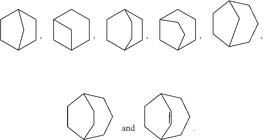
C1C2CCC(C1)C2.C1C2CCCC1C2.C1C2CCC(C1)CC2.C1C2CCCC1CC2.C1CC2CCCC1C2.C1CC2CCCC1C=C2.C1CC2CCCC1CC2
